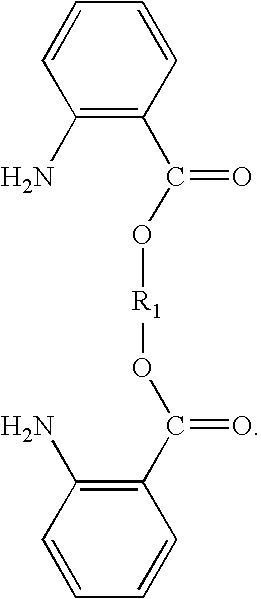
C1(N)=C(C(O[R1]OC(C2=C(N)C=CC=C2)=O)=O)C=CC=C1
